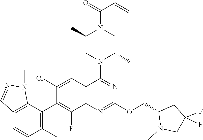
C12=C(C=C(Cl)C(C3=C(C)C=CC4=C3N(C)N=C4)=C1F)C(N1C(C)CN(C(=O)C=C)C(C)C1)=NC(OCC1N(C)CC(F)(F)C1)=N2
